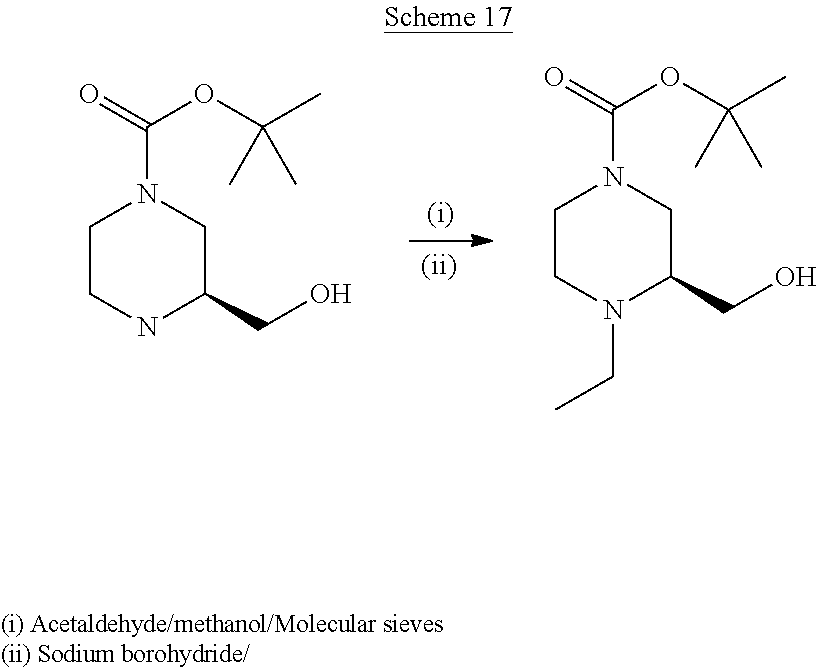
C1CNC(CO)CN1C(OC(C)(C)C)=O.C1CN(CC)C(CO)CN1C(OC(C)(C)C)=O
